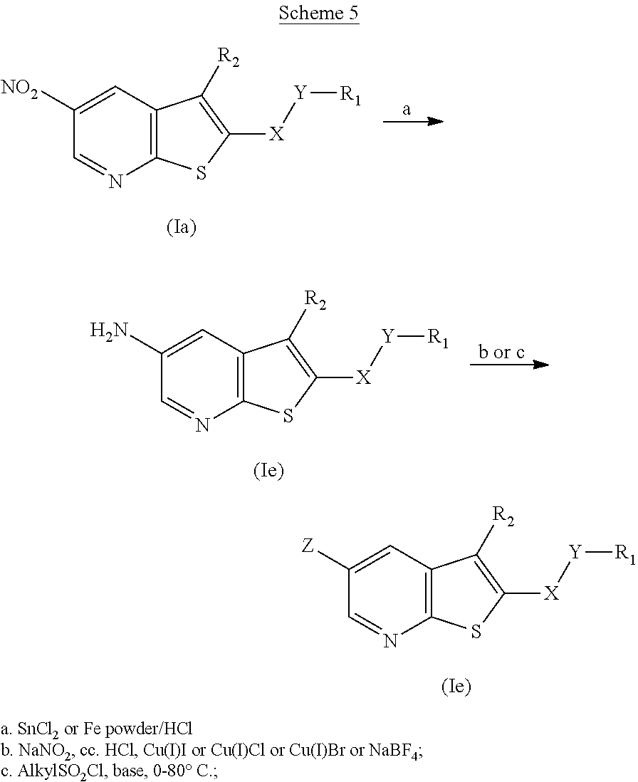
C12=C(C=C([NO2])C=N1)C([R2])=C([X][Y][R1])S2.C12=C(C=C(N)C=N1)C([R2])=C([X][Y][R1])S2.C12=C(C=C([Z])C=N1)C([R2])=C([X][Y][R1])S2
